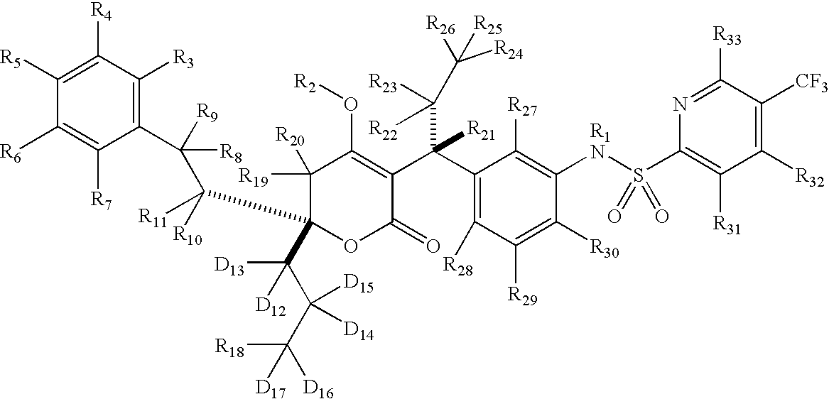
C1(C(C2=C(O[R2])C([R20])([R19])C(C([R11])([R10])C([R9])(C3=C([R3])C([R4])=C([R5])C([R6])=C3[R7])[R8])(C(C(C([R18])([D17])[D16])([D15])[D14])([D13])[D12])OC2=O)(C([R22])([R23])C([R26])([R25])[R24])[R21])=C([R28])C([R29])=C([R30])C([R1N]S(C2=C([R31])C([R32])=C([CF3])C([R33])=N2)(=O)=O)=C1[R27]
